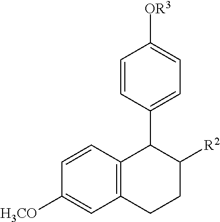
C12=C(CCC([R2])C1C1=CC=C([OR3])C=C1)C=C([H3CO])C=C2
